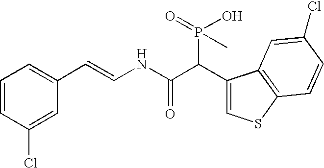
C1=CC(Cl)=CC(C=CNC(C(C2=CSC3=C2C=C(Cl)C=C3)P(O)(C)=O)=O)=C1
